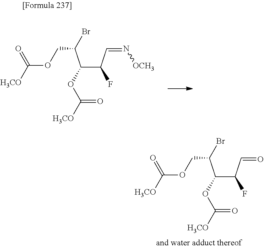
C(C(C(OC([H3CO])=O)C(C=N[OCH3])F)Br)OC([H3CO])=O.C(C(C(OC([H3CO])=O)C(C=O)F)Br)OC([H3CO])=O
